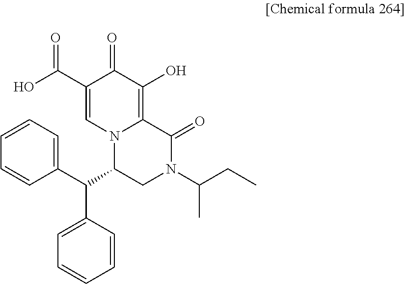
C1(C(C2CN(C(CC)C)C(=O)C3=C(O)C(=O)C(C(O)=O)=CN23)C2=CC=CC=C2)=CC=CC=C1
